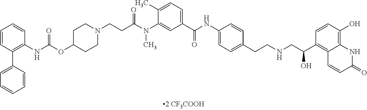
C1=CC(C2=CC=CC=C2)=C(NC(=O)OC2CCN(CCC(N(C3=CC(C(NC4=CC=C(CCNCC(C5=C6C(=C(O)C=C5)NC(=O)C=C6)O)C=C4)=O)=CC=C3C)C)=O)CC2)C=C1
